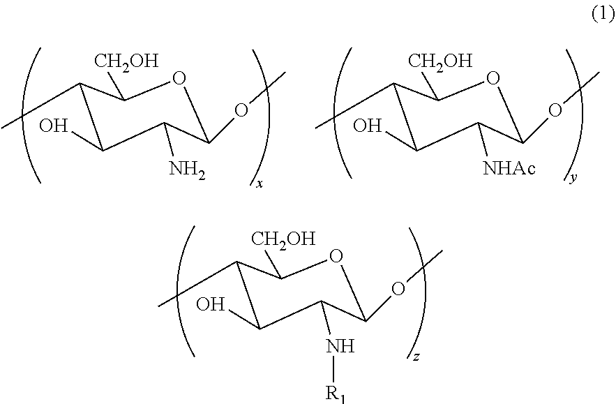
C1(C)C(O)C(N)C(OC)OC1[CH2OH].C1(C)C(O)C([NHAc])C(OC)OC1[CH2OH].C1(C)C(O)C(N[R1])C(OC)OC1[CH2OH]
